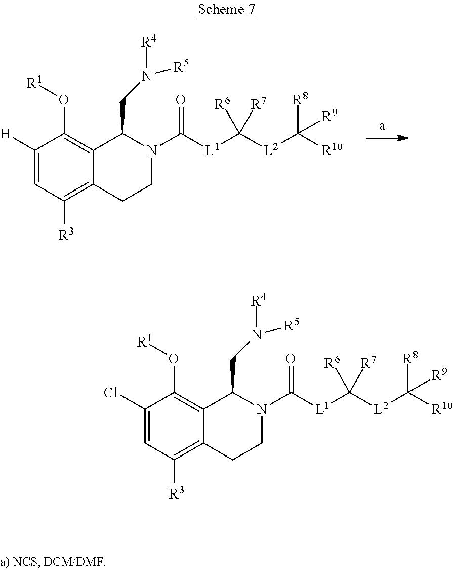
C1([H])=CC([R3])=C2C(=C1O[R1])C(CN([R4])[R5])N(C([L1]C([L2]C([R10])([R8])[R9])([R6])[R7])=O)CC2.C1(Cl)=CC([R3])=C2C(=C1O[R1])C(CN([R4])[R5])N(C([L1]C([L2]C([R10])([R8])[R9])([R6])[R7])=O)CC2
